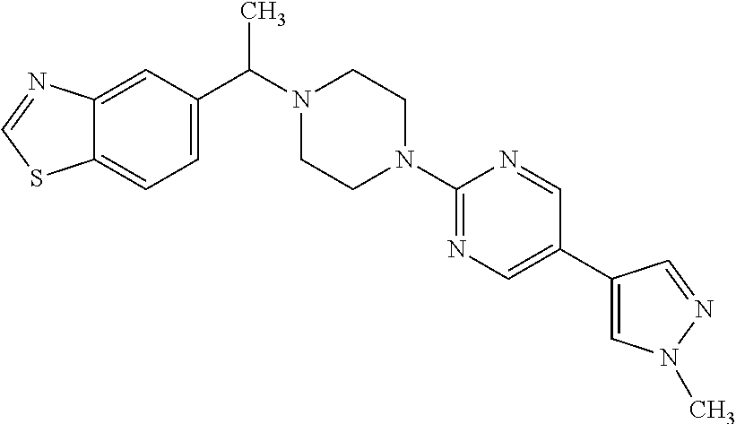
C12=CC(C(N3CCN(C4=NC=C(C5=CN(C)N=C5)C=N4)CC3)C)=CC=C1SC=N2
